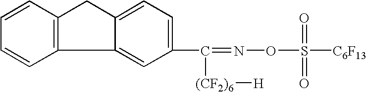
C1=CC2=C(C=C1)C1=CC(C(=NOS(=O)(=O)[C6F13])[(CF2)6][H])=CC=C1C2
